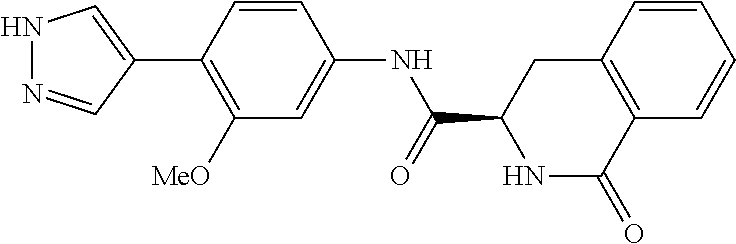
N1N=CC(C2=C([MeO])C=C(NC(C3NC(=O)C4=C(C3)C=CC=C4)=O)C=C2)=C1
